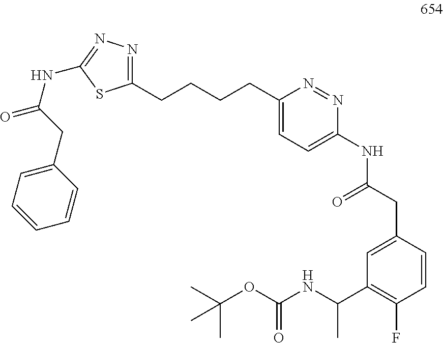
C1(CCCCC2=NN=C(NC(=O)CC3=CC=CC=C3)S2)=CC=C(NC(=O)CC2=CC(C(NC(OC(C)(C)C)=O)C)=C(F)C=C2)N=N1
